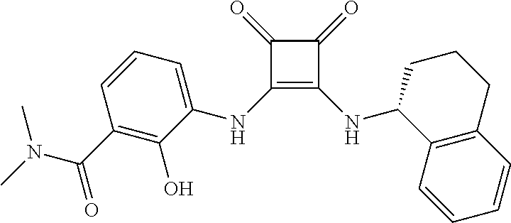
C1(=O)C(=O)C(NC2=CC=CC(C(N(C)C)=O)=C2O)=C1NC1C2=C(C=CC=C2)CCC1
